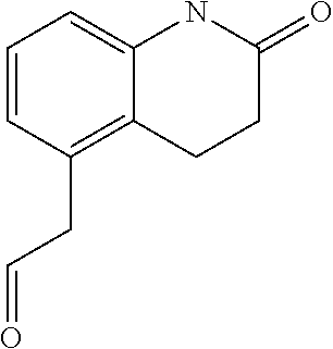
C1=CC(CC=O)=C2C(=C1)NC(=O)CC2
